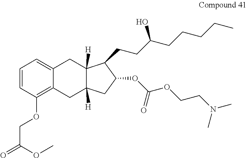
C1=CC(OCC(=O)OC)=C2C(=C1)CC1([H])C([H])(C2)CC(OC(OCCN(C)C)=O)C1CCC(CCCCC)O
